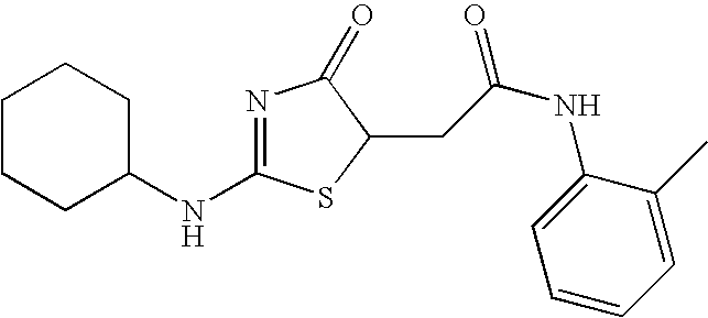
C1CCC(NC2=NC(=O)C(CC(NC3=CC=CC=C3C)=O)S2)CC1
